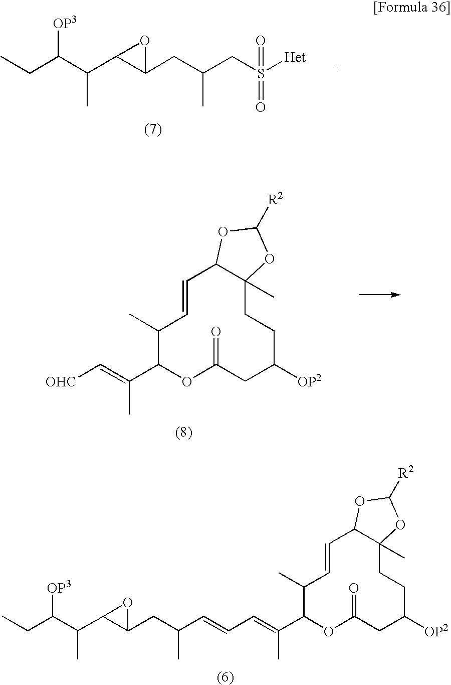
CCC(C(C1C(CC(CS([Het])(=O)=O)C)O1)C)[OP3].[OHC]C=C(C)C1C(C)C=CC2C(C)(CCC([OP2])CC(=O)O1)OC([R2])O2.C(C)(C1C(C)C=CC2C(C)(CCC([OP2])CC(=O)O1)OC([R2])O2)=CC=CC(CC1C(C(C(CC)[OP3])C)O1)C
